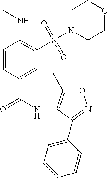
C1=CC(C(=O)NC2=C(C)ON=C2C2=CC=CC=C2)=CC(S(N2CCOCC2)(=O)=O)=C1NC
